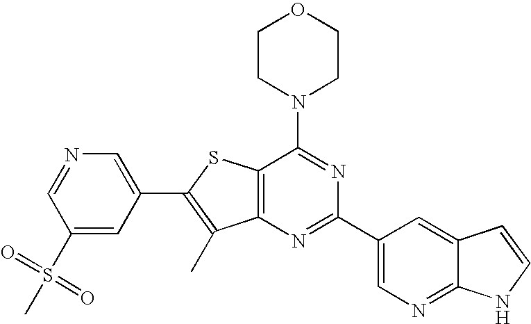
C1CN(C2=NC(C3=CN=C4C(=C3)C=CN4)=NC3=C2SC(C2=CN=CC(S(C)(=O)=O)=C2)=C3C)CCO1
